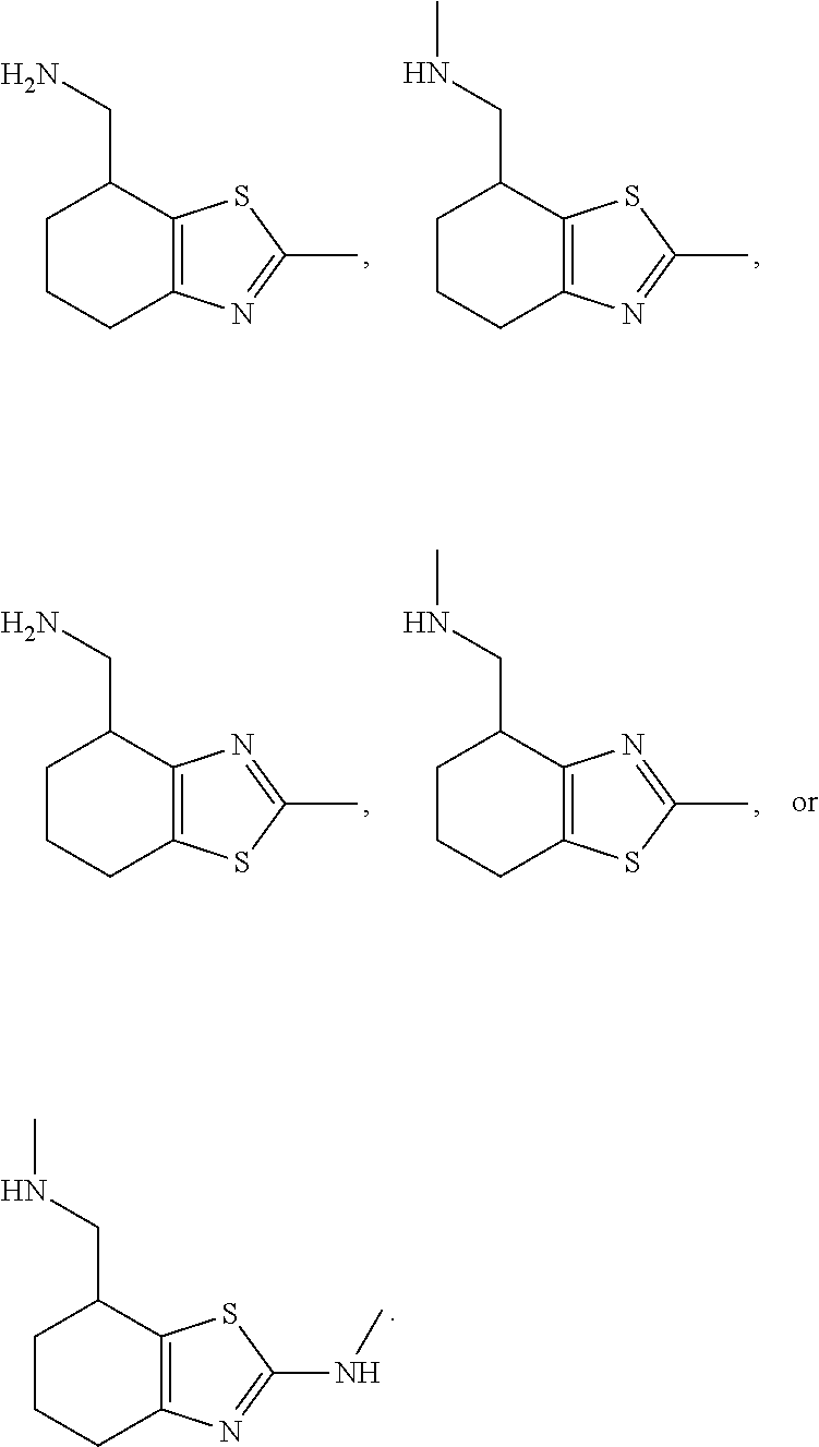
C1CCC2=C(C1CN)SC(C)=N2.C1CCC2=C(C1CNC)SC(C)=N2.C1CCC2=C(C1CN)N=C(C)S2.C1CCC2=C(C1CNC)N=C(C)S2.C1CCC2=C(C1CNC)SC(NC)=N2
